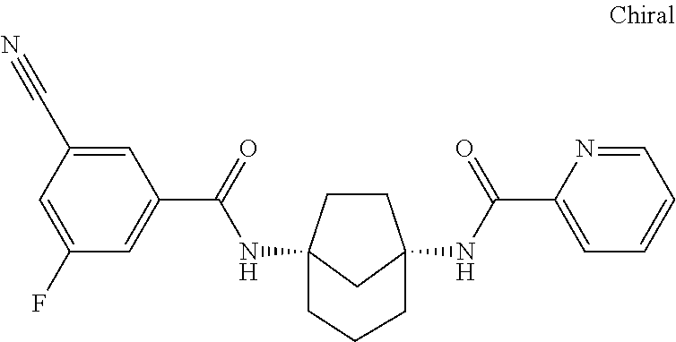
C1CC2(NC(C3=CC(F)=CC(C#N)=C3)=O)CC1(NC(C1=CC=CC=N1)=O)CCC2
